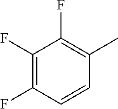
C1(F)=C(F)C=CC(C)=C1F
